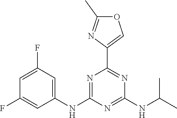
C1=C(F)C=C(NC2=NC(C3=COC(C)=N3)=NC(NC(C)C)=N2)C=C1F
